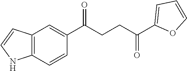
C1(C(CCC(C2=CC=CO2)=O)=O)=CC2=C(C=C1)NC=C2
